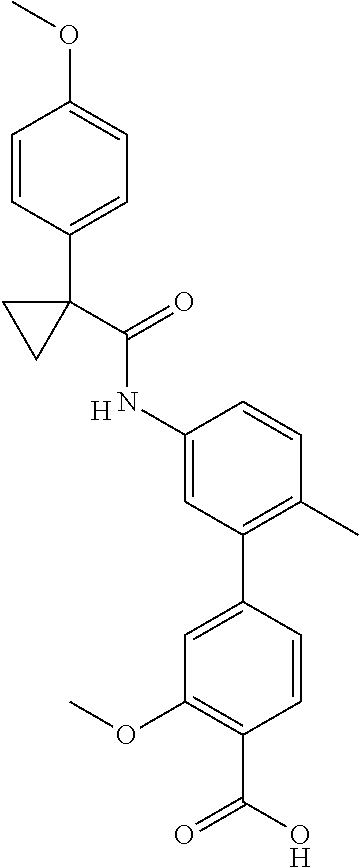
C1=CC(C2(C(=O)NC3=CC(C4=CC(OC)=C(C(O)=O)C=C4)=C(C)C=C3)CC2)=CC=C1OC.[H]
